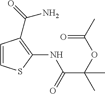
C1=CSC(NC(C(OC(C)=O)(C)C)=O)=C1C(=O)N
